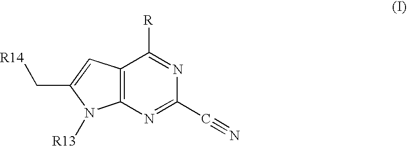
C12=C(N=C(C#N)N=C1[R])N([R13])C(C[R14])=C2
